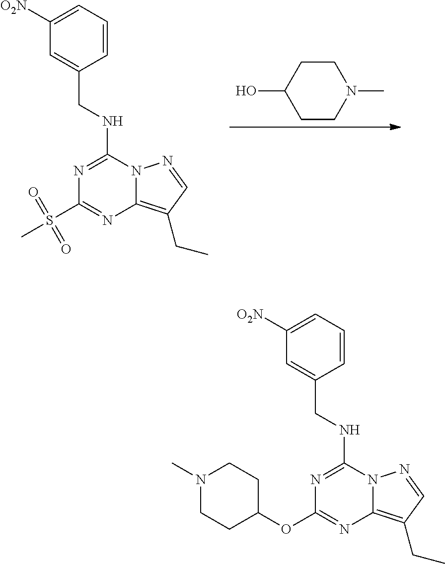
C1CN(C)CCC1O.N1=C(NCC2=CC([O2N])=CC=C2)N2C(=C(CC)C=N2)N=C1S(C)(=O)=O.N1=C(NCC2=CC([O2N])=CC=C2)N2C(=C(CC)C=N2)N=C1OC1CCN(C)CC1
